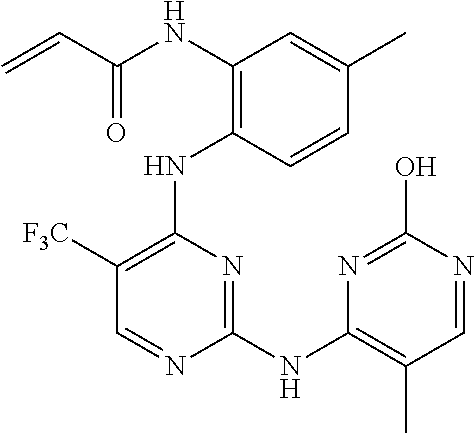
N(C1=C(NC2=C([F3C])C=NC(NC3=C(C)C=NC(O)=N3)=N2)C=CC(C)=C1)C(C=C)=O
